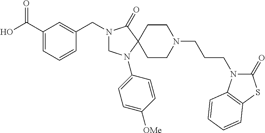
N1(CC2=CC(C(O)=O)=CC=C2)CN(C2=CC=C([OMe])C=C2)C2(C1=O)CCN(CCCN1C(=O)SC3=C1C=CC=C3)CC2
